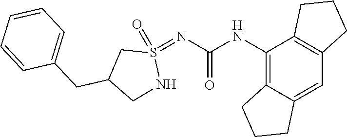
C12=C(NC(=O)N=S3(=O)CC(CC4=CC=CC=C4)CN3)C3=C(C=C1CCC2)CCC3
